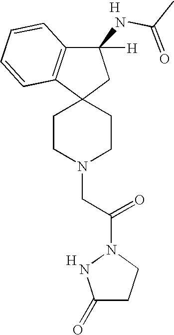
C(N1CCC2(CC1)CC(NC(C)=O)([H])C1=C2C=CC=C1)C(N1NC(=O)CC1)=O.[H].[H]
